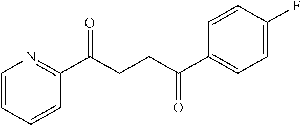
C1(C(CCC(C2=CC=C(F)C=C2)=O)=O)=NC=CC=C1
